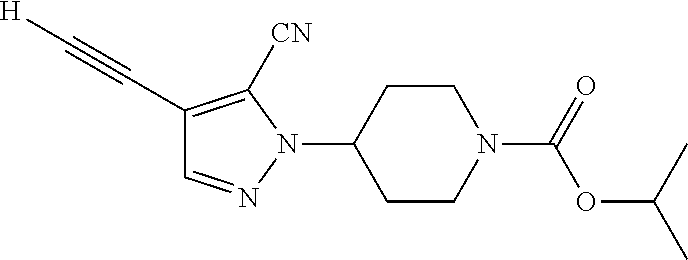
C(#CC1=C([CN])N(C2CCN(C(OC(C)C)=O)CC2)N=C1)[H]
